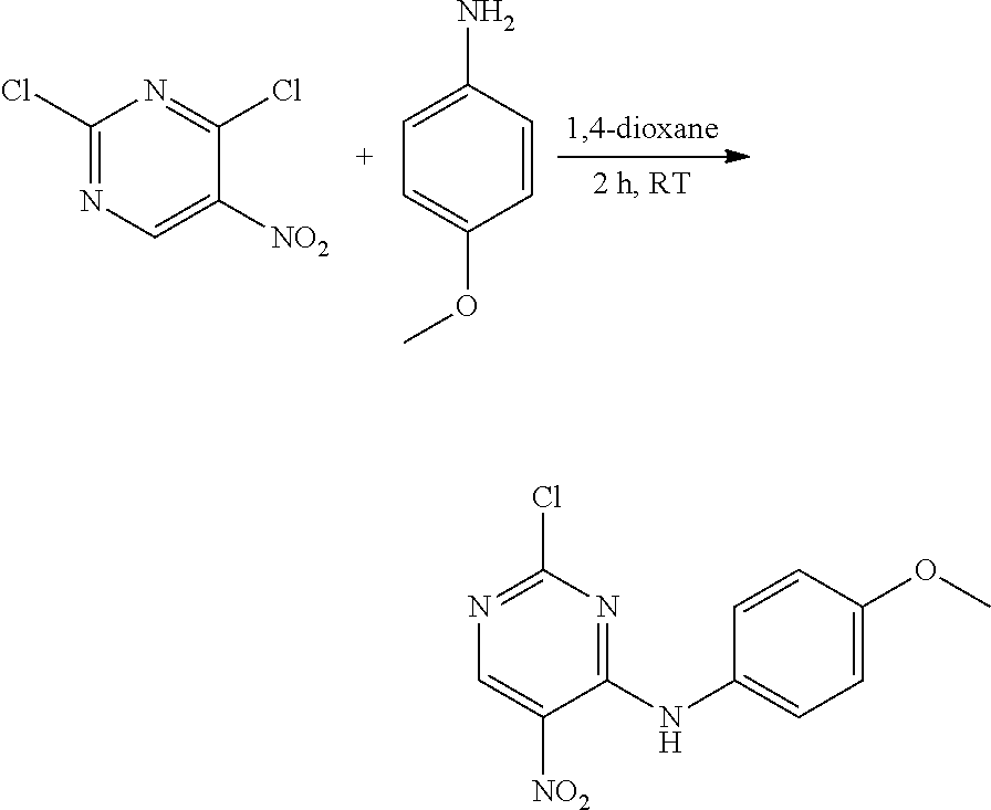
C1(Cl)=NC=C([NO2])C(Cl)=N1.C1=C(N)C=CC(OC)=C1.N1=C(Cl)N=C(NC2=CC=C(OC)C=C2)C([NO2])=C1
